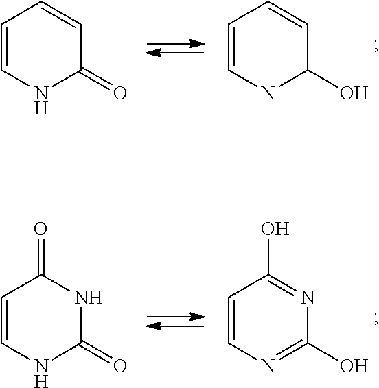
C1=CNC(=O)C=C1.C1=CNC(O)C=C1.C1=CNC(=O)NC1=O.C1=CN=C(O)N=C1O
